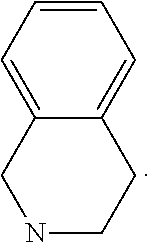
C1=C2C(=CC=C1)CCNC2
